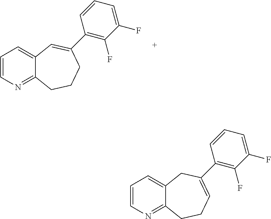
C1=CN=C2C(=C1)C=C(C1=C(F)C(F)=CC=C1)CCC2.C1=CN=C2C(=C1)CC(C1=C(F)C(F)=CC=C1)=CCC2
